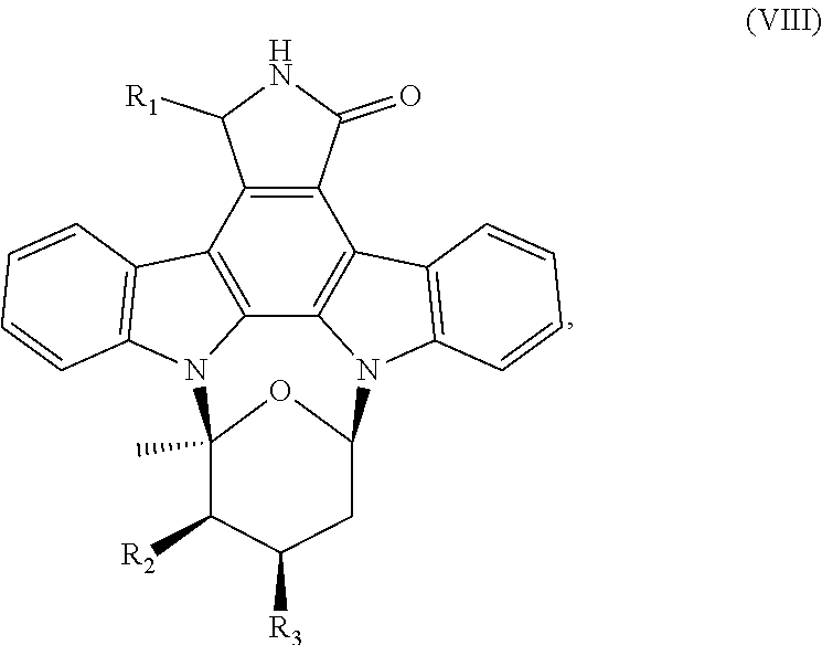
C12=C(C3=C4C5=C1C1=C(N5C5OC(C)(N4C4=C3C=CC=C4)C([R2])C([R3])C5)C=CC=C1)C([R1])NC2=O
